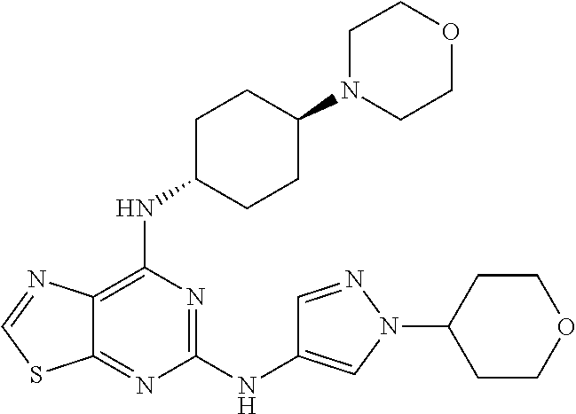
C1(NC2=CN(C3CCOCC3)N=C2)=NC(NC2CCC(N3CCOCC3)CC2)=C2C(=N1)SC=N2
